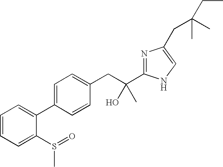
C1=CC=C(S(C)=O)C(C2=CC=C(CC(C)(O)C3=NC(CC(C)(C)CC)=CN3)C=C2)=C1
